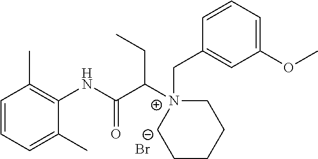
C1=CC=C(C)C(NC(C([N+]2(CC3=CC(OC)=CC=C3)CCCCC2)CC)=O)=C1C.[Br-]
